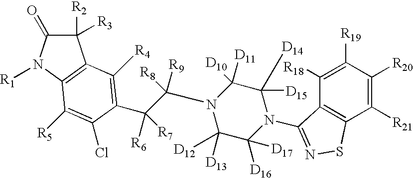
C1([R2])([R3])C(=O)N([R1])C2=C1C([R4])=C(C(C(N1C([D13])([D12])C([D16])([D17])N(C3=NSC4=C3C([R18])=C([R19])C([R20])=C4[R21])C([D15])([D14])C1([D11])[D10])([R8])[R9])([R6])[R7])C(Cl)=C2[R5]
